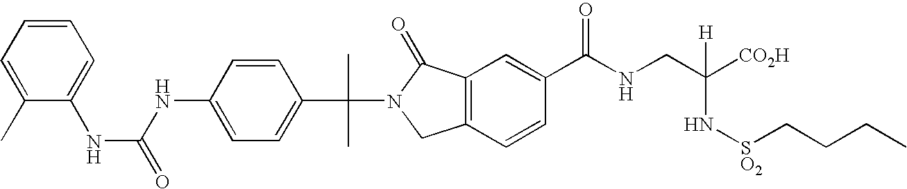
CC(N1C(=O)C2=C(C1)C=CC(C(NCC([CO2H])([H])N[SO2]CCCC)=O)=C2)(C)C1=CC=C(NC(NC2=CC=CC=C2C)=O)C=C1
